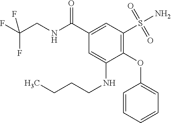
C1=CC=CC=C1OC1=C(S(N)(=O)=O)C=C(C(NCC(F)(F)F)=O)C=C1NCCCC
